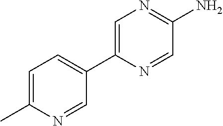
NC1=NC=C(C2=CC=C(C)N=C2)N=C1
